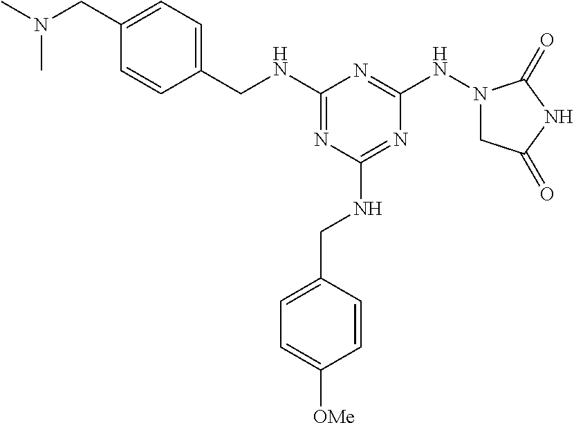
C1(NCC2=CC=C(CN(C)C)C=C2)=NC(NCC2=CC=C([OMe])C=C2)=NC(NN2CC(=O)NC2=O)=N1
